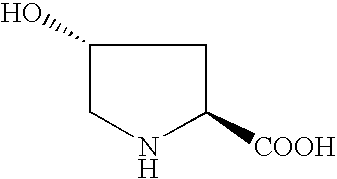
C1NC([COOH])CC1O
